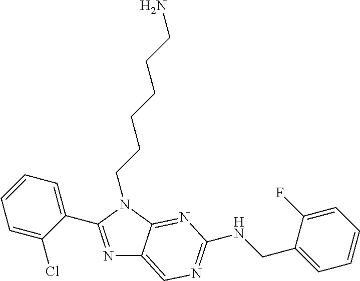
N1=C(C2=CC=CC=C2Cl)N(CCCCCCN)C2=NC(NCC3=CC=CC=C3F)=NC=C12
